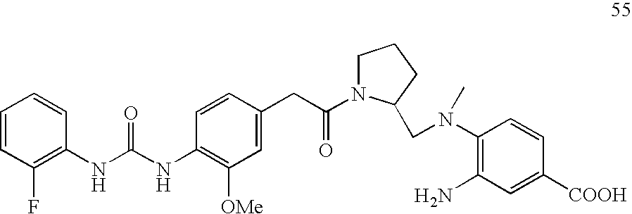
C1=CC(F)=C(NC(NC2=C([OMe])C=C(CC(=O)N3CCCC3CN(C3=C(N)C=C([COOH])C=C3)C)C=C2)=O)C=C1
